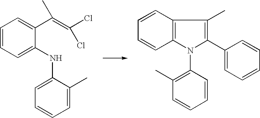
C1=CC=C(NC2=CC=CC=C2C)C(C(=C(Cl)Cl)C)=C1.C1=CC2=C(C=C1)N(C1=C(C)C=CC=C1)C(C1=CC=CC=C1)=C2C
